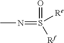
CN=S([Rf])([Re])=O
